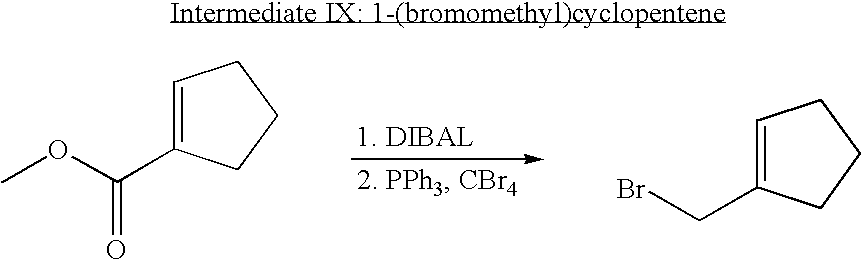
COC(C1=CCCC1)=O.C1=C(CBr)CCC1
